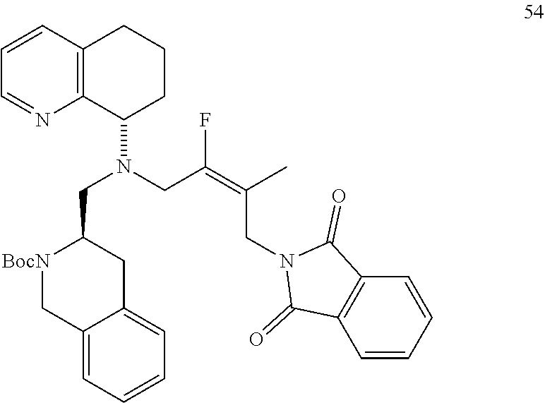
C1=CC2=C(N=C1)C(N(CC(F)=C(C)CN1C(=O)C3=C(C1=O)C=CC=C3)CC1[BocN]CC3=CC=CC=C3C1)CCC2
